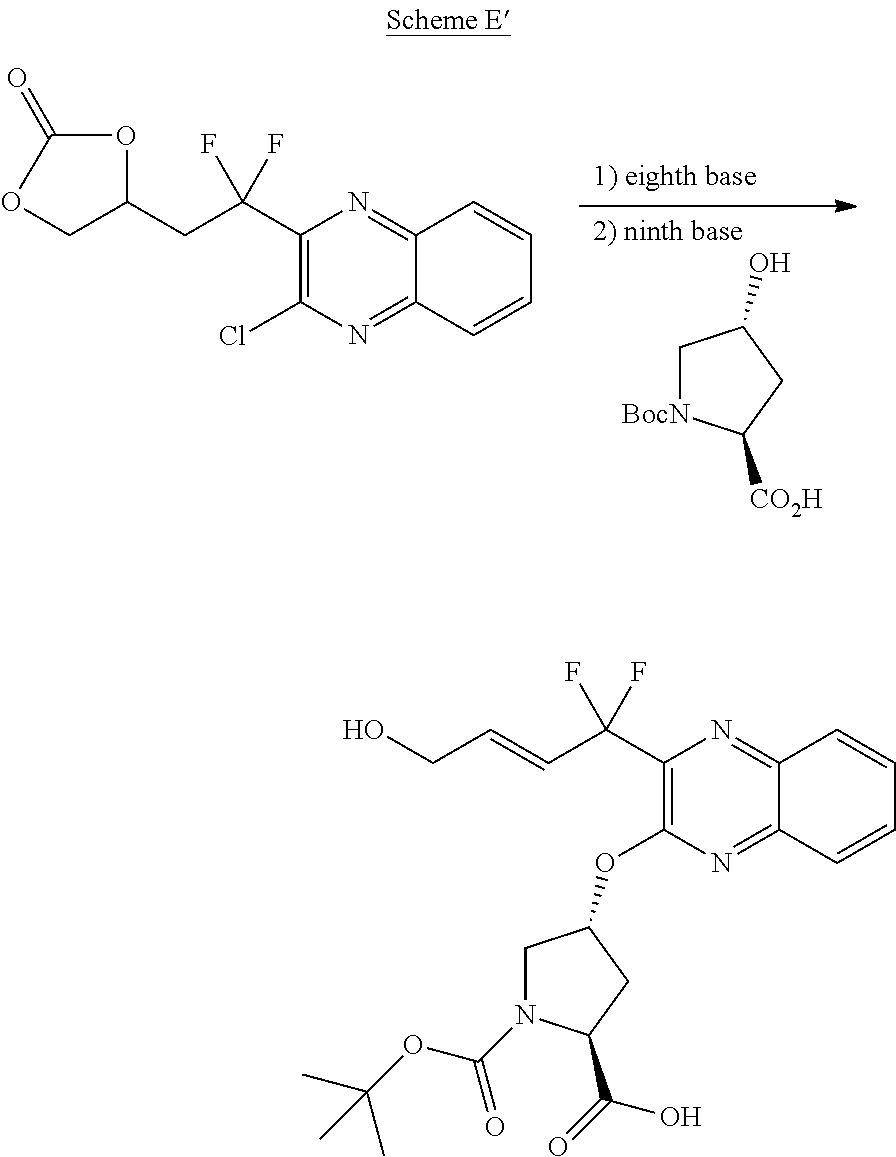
[2) ninth base].[1) eighth base].C1[BocN]C([CO2H])CC1O.ClC1=C(C(CC2COC(=O)O2)(F)F)N=C2C(=N1)C=CC=C2.C1N(C(OC(C)(C)C)=O)C(C(=O)O)CC1OC1=C(C(C=CCO)(F)F)N=C2C(=N1)C=CC=C2
